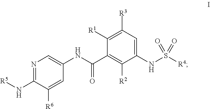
C1([R1])=C([R3])C=C(NS([R4])(=O)=O)C([R2])=C1C(NC1=CN=C(N[R5])C([R6])=C1)=O
